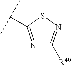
N1=C(C(C)C)SN=C1[R40]
